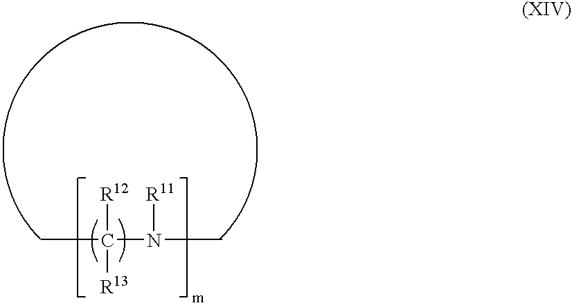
CC([R12])([R13])N([R11])C
